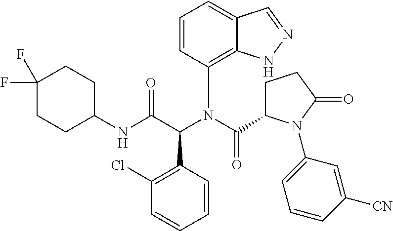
C1=CC(N(C(C2CCC(=O)N2C2=CC=CC([CN])=C2)=O)C(C(NC2CCC(F)(F)CC2)=O)C2=C(Cl)C=CC=C2)=C2C(=C1)C=NN2
